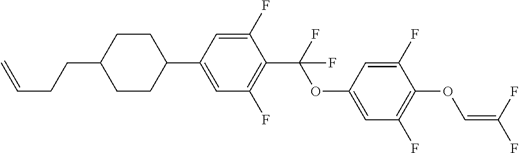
C1CC(C2=CC(F)=C(C(F)(OC3=CC(F)=C(OC=C(F)F)C(F)=C3)F)C(F)=C2)CCC1CCC=C
